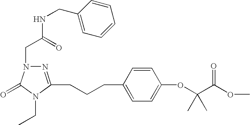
N1=C(CCCC2=CC=C(OC(C(OC)=O)(C)C)C=C2)N(CC)C(=O)N1CC(NCC1=CC=CC=C1)=O
